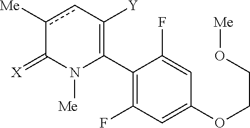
C1(C2=C([Y])cc([Me])C(=[X])N2[Me])=C(F)C=C(OCCO[Me])C=C1F
